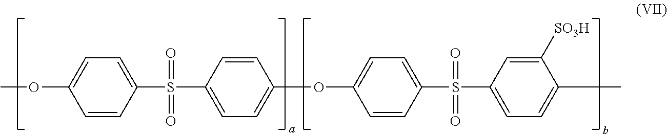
C1(S(C2=CC=C(OC3=CC=C(S(C4=CC=C(C)C([SO3H])=C4)(=O)=O)C=C3)C=C2)(=O)=O)=CC=C(OC)C=C1
